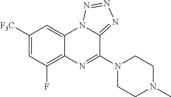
C1([F3C])=CC(F)=C2C(=C1)N1C(=NN=N1)C(N1CCN(C)CC1)=N2
